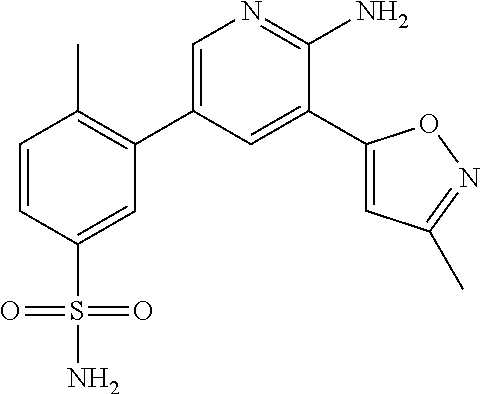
C1=CC(S(N)(=O)=O)=CC(C2=CN=C(N)C(C3=CC(C)=NO3)=C2)=C1C
